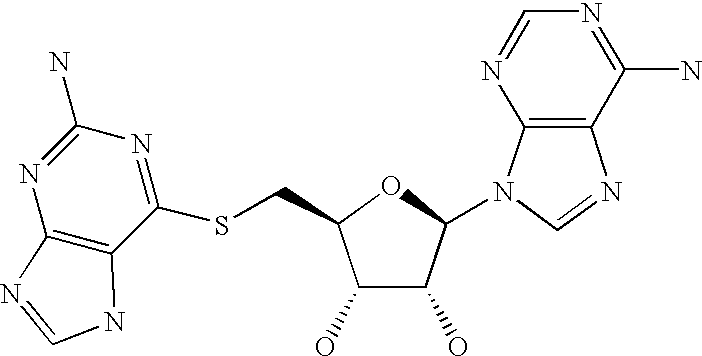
C1(O)C(O)C(N2C3=C(N=C2)C(N)=NC=N3)OC1CSC1=NC(N)=NC2=C1NC=N2
